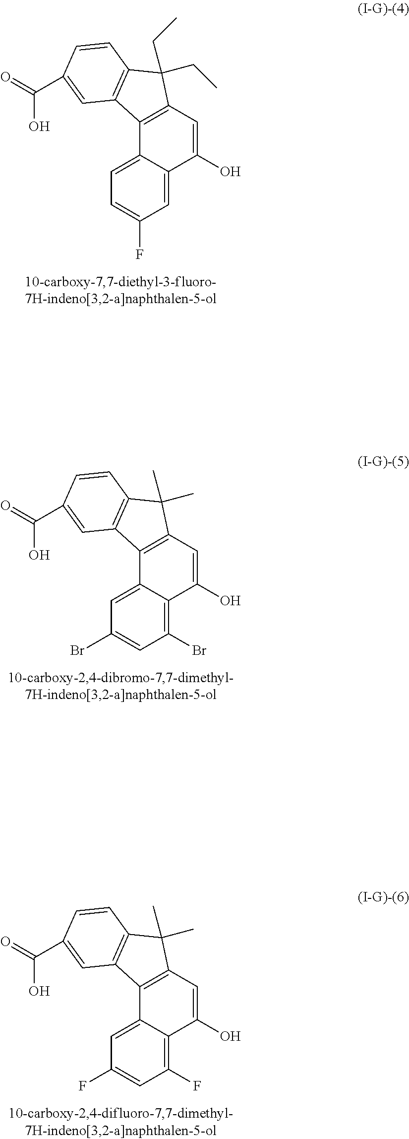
C12=C(C=C(O)C3=CC(F)=CC=C13)C(CC)(CC)C1=C2C=C(C(=O)O)C=C1.C12=C(C=C(O)C3=C(Br)C=C(Br)C=C13)C(C)(C)C1=C2C=C(C(=O)O)C=C1.C12=C(C=C(O)C3=C(F)C=C(F)C=C13)C(C)(C)C1=C2C=C(C(=O)O)C=C1
